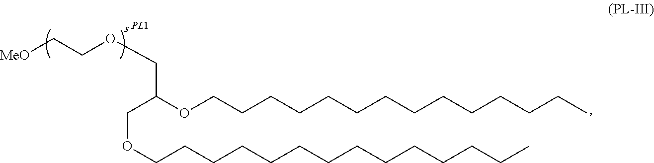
[MeO]CCOCC(COCCCCCCCCCCCCCC)OCCCCCCCCCCCCCC
